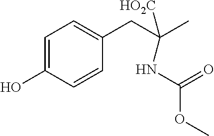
C1=CC(O)=CC=C1CC(C)([HO2C])NC(=O)OC
